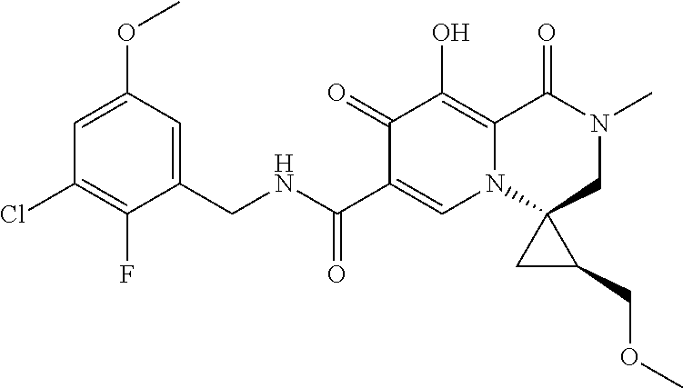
C1=C(OC)C=C(CNC(C2=CN3C(=C(O)C2=O)C(=O)N(C)CC32CC2COC)=O)C(F)=C1Cl
